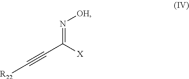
C(C#C[R22])(=N[OH])[X]
